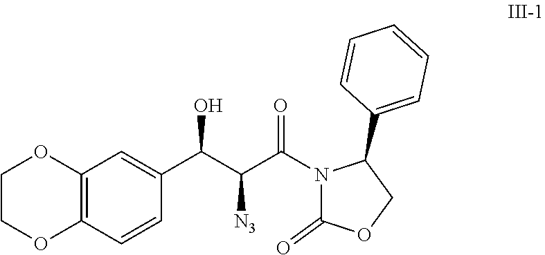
C(C(C(=O)N1C(=O)OCC1C1=CC=CC=C1)[N3])(O)C1=CC2=C(C=C1)OCCO2
